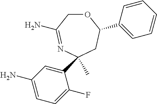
O1CC(N)=NC(C)(C2=CC(N)=CC=C2F)CC1C1=CC=CC=C1
